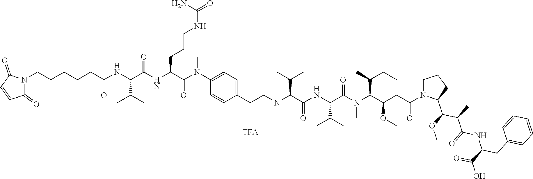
C1(=O)N(CCCCCC(NC(C(NC(C(N(C2=CC=C(CCN(C(C(=O)NC(C(C)C)C(N(C(C(CC(N3CCCC3C(OC)C(C)C(=O)NC(C(=O)O)CC3=CC=CC=C3)=O)OC)C(C)CC)C)=O)C(C)C)C)C=C2)C)=O)CCCNC(=O)N)=O)C(C)C)=O)C(=O)C=C1
